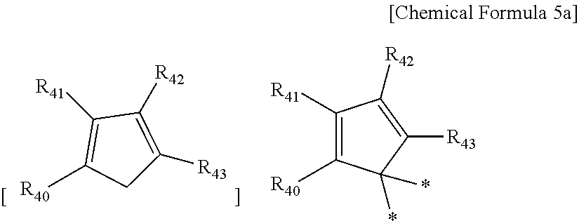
C1([R41])=C([R40])CC([R43])=C1[R42].C1([R41])=C([R40])C(*)(*)C([R43])=C1[R42]
